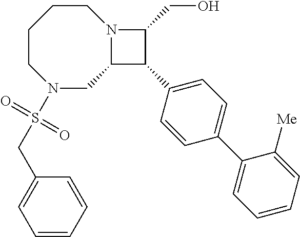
C1CCCN(S(CC2=CC=CC=C2)(=O)=O)CC2N1C(CO)C2C1=CC=C(C2=CC=CC=C2[Me])C=C1
